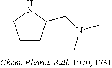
C1CC(CN(C)C)NC1
